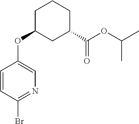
O(C(=O)C1CCCC(OC2=CN=C(Br)C=C2)C1)C(C)C
